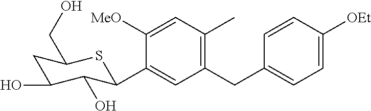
C1(CC2=CC=C([OEt])C=C2)=C(C)C=C([MeO])C(C2C(O)C(O)CC(CO)S2)=C1
